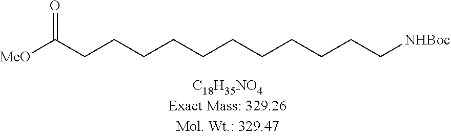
[MeO]C(CCCCCCCCCCC[NHBoc])=O
